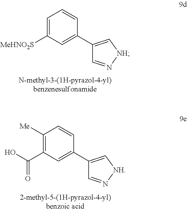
C1(C2=C[NH]N=C2)=CC(C(=O)O)=C([Me])C=C1.C1(C2=C[NH]N=C2)=CC([MeHNO2S])=CC=C1
